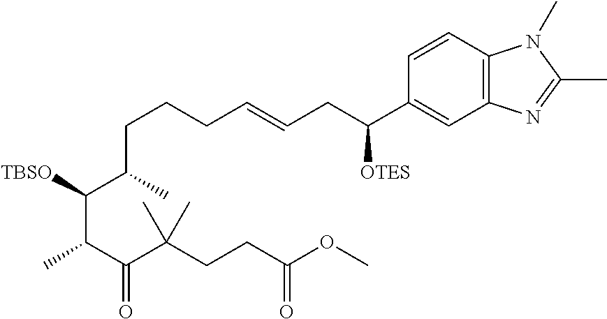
C(C(C)C(C(C(C(C)(C)CCC(OC)=O)=O)C)[TBSO])CCC=CCC(C1=CC2=C(C=C1)N(C)C(C)=N2)[OTES]
